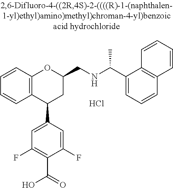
C12=C(C(C3=CC(F)=C(C(=O)O)C(F)=C3)CC(CNC(C)C3=CC=CC4=C3C=CC=C4)O1)C=CC=C2.Cl
